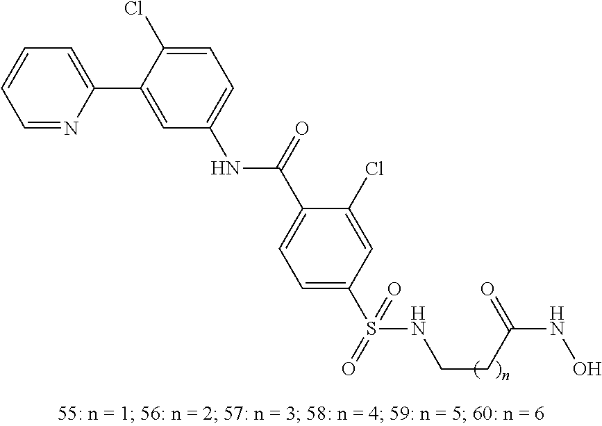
C1(C2=CC=CC=N2)=CC(NC(C2=CC=C(S(=O)(NCCC(=O)NO)=O)C=C2Cl)=O)=CC=C1Cl
